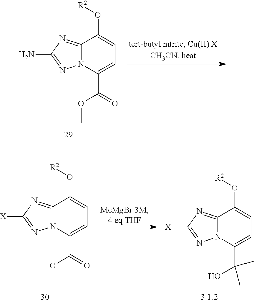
C12=NC(N)=NN1C(C(OC)=O)=CC=C2O[R2].C12=NC([X])=NN1C(C(O)(C)C)=CC=C2O[R2].C12=NC([X])=NN1C(C(OC)=O)=CC=C2O[R2]
